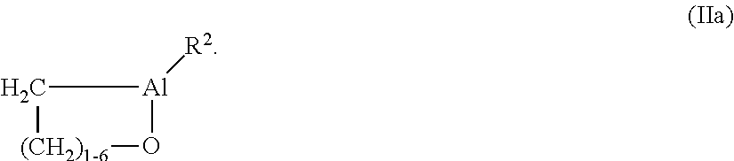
[(CH2)1-6]1O[Al]([R2])C1
